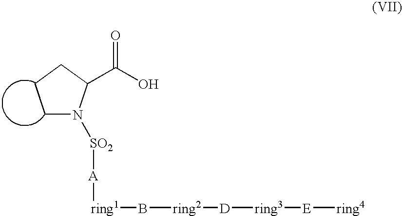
C1N([SO2][A][ring1]B[ring2][D][ring3][E][ring4])C(C(O)=O)CC1
